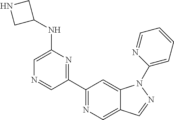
C1(C2=NC(NC3CNC3)=CN=C2)=NC=C2C(=C1)N(C1=CC=CC=N1)N=C2
